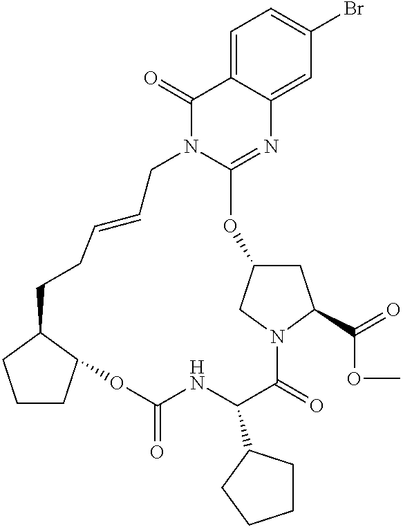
C1=C2C(=CC(Br)=C1)N=C1N(C2=O)CC=CCCC2C(OC(=O)NC(C3CCCC3)C(=O)N3CC(O1)CC3C(=O)OC)CCC2
